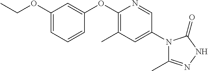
C1(OCC)=CC=CC(OC2=C(C)C=C(N3C(C)=NNC3=O)C=N2)=C1
